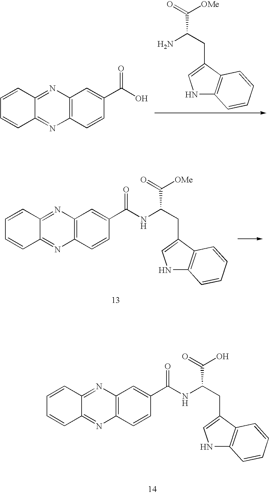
C1=CC2=NC3=C(N=C2C=C1)C=CC(C(O)=O)=C3.N1C2=C(C(CC(C([OMe])=O)N)=C1)C=CC=C2.C1=CC2=NC3=C(N=C2C=C1)C=CC(C(NC(C(=O)[OMe])CC1=CNC2=C1C=CC=C2)=O)=C3.C1=CC2=NC3=C(N=C2C=C1)C=CC(C(NC(C(=O)O)CC1=CNC2=C1C=CC=C2)=O)=C3
